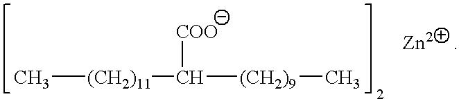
C[(CH2)11]C([(CH2)9]C)[COO]
